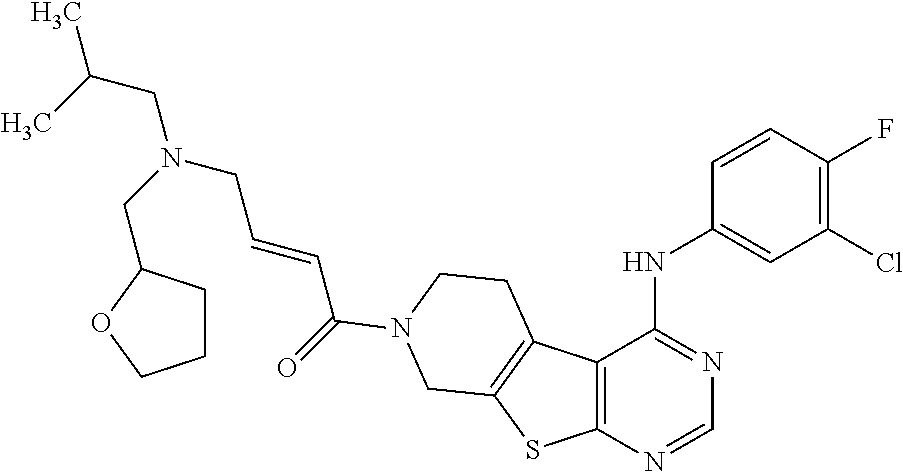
N(CC=CC(=O)N1CCC2=C(SC3=C2C(NC2=CC(Cl)=C(F)C=C2)=NC=N3)C1)(CC(C)C)CC1CCCO1
